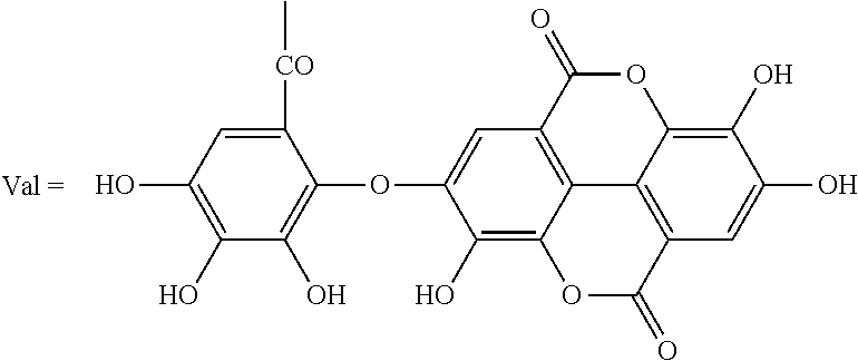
C1([CO]C)=CC(O)=C(O)C(O)=C1OC1=CC2=C3C(=C1O)OC(=O)C1=C3C(=C(O)C(O)=C1)OC2=O
